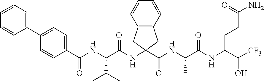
C1=CC(C(NC(C(NC2(C(NC(C(NC(C([CF3])O)CCC(N)=O)=O)C)=O)CC3=C(C2)C=CC=C3)=O)C(C)C)=O)=CC=C1C1=CC=CC=C1
